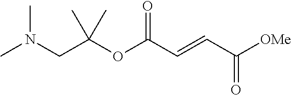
[OMe]C(C=CC(OC(CN(C)C)(C)C)=O)=O
